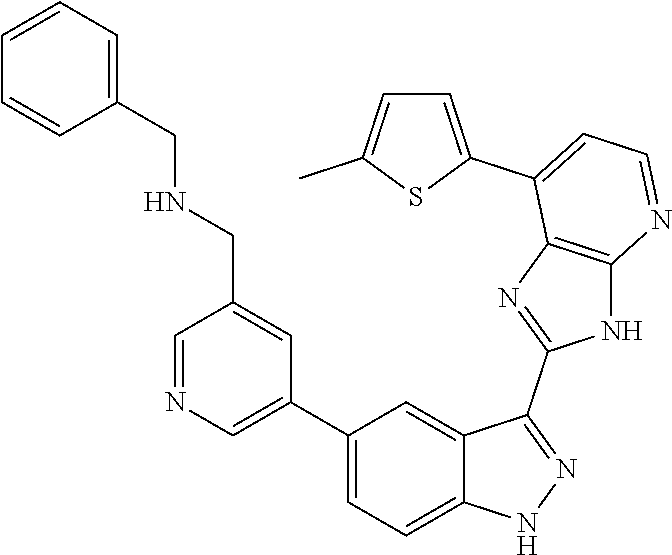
C1=NC=C(C2=CC=C3C(=C2)C(C2=NC4=C(N2)N=CC=C4C2=CC=C(C)S2)=NN3)C=C1CNCC1=CC=CC=C1
